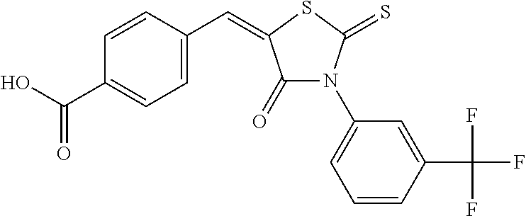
C1=CC(C(F)(F)F)=CC(N2C(=O)C(=CC3=CC=C(C(O)=O)C=C3)SC2=S)=C1
